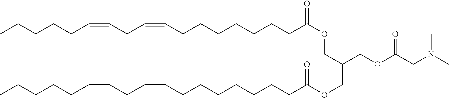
CCCCCC=CCC=CCCCCCCCC(OCC(COC(CCCCCCCC=CCC=CCCCCC)=O)COC(CN(C)C)=O)=O
